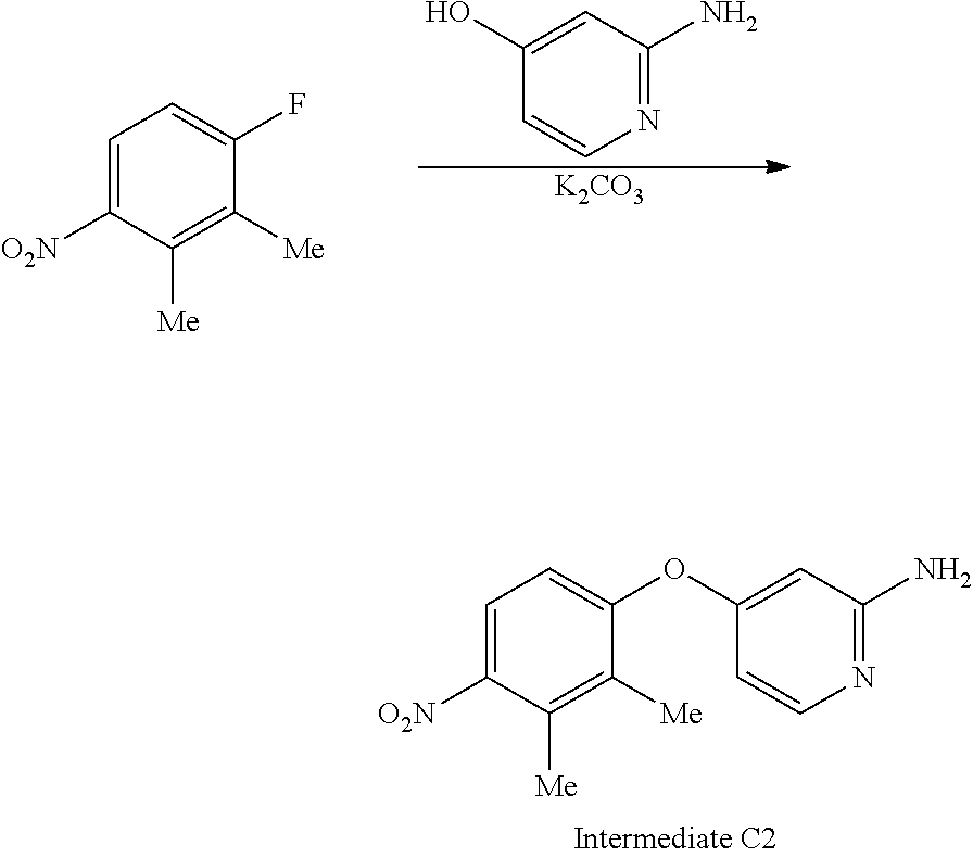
C1=C([O2N])C([Me])=C([Me])C(OC2=CC(N)=NC=C2)=C1.N1=C(N)C=C(O)C=C1.[K2CO3].C1=C([O2N])C([Me])=C([Me])C(F)=C1
